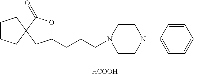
C12(CC(CCCN3CCN(C4=CC=C(C)C=C4)CC3)OC1=O)CCCC2.[HCOOH]
